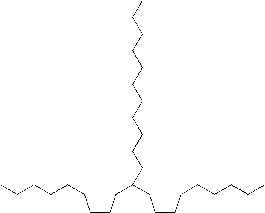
C(CCC(CCCCCCCCC)CCCCCCCCCCC)CCCCCC
